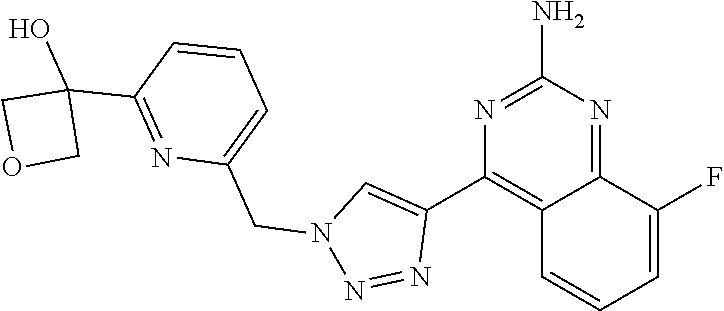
N1=C(N)N=C2C(=C1C1=CN(CC3=CC=CC(C4(O)COC4)=N3)N=N1)C=CC=C2F
